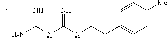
C(CC1=CC=C([Me])C=C1)NC(NC(N)=N)=N.Cl
